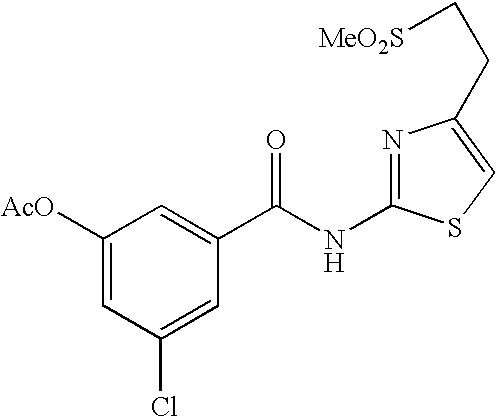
C1([AcO])=CC(Cl)=CC(C(NC2=NC(CC[MeO2S])=CS2)=O)=C1
